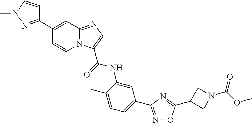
N1=C(C2=CC=C(C)C(NC(=O)C3=CN=C4N3C=CC(C3=NN(C)C=C3)=C4)=C2)N=C(C2CN(C(=O)OC)C2)O1
